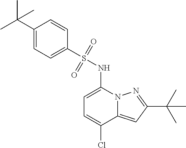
C(C1=NN2C(=C1)C(Cl)=CC=C2NS(C1=CC=C(C(C)(C)C)C=C1)(=O)=O)(C)(C)C
